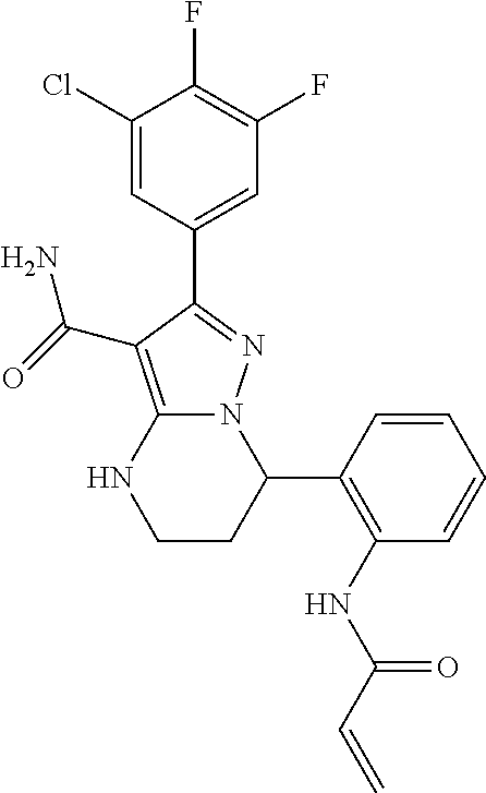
C1(C2=C(NC(C=C)=O)C=CC=C2)N2C(=C(C(=O)N)C(C3=CC(F)=C(F)C(Cl)=C3)=N2)NCC1
